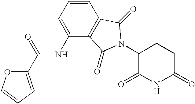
C1(=O)CCC(N2C(=O)C3=C(C=CC=C3NC(C3=CC=CO3)=O)C2=O)C(=O)N1
